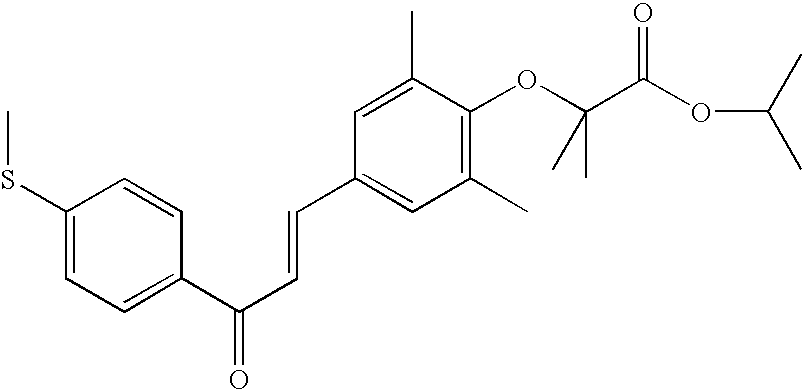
C1(SC)=CC=C(C(C=CC2=CC(C)=C(OC(C)(C)C(OC(C)C)=O)C(C)=C2)=O)C=C1
